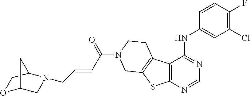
C1=CC(F)=C(Cl)C=C1NC1=NC=NC2=C1C1=C(S2)CN(C(=O)C=CCN2CC3OCC2C3)CC1
